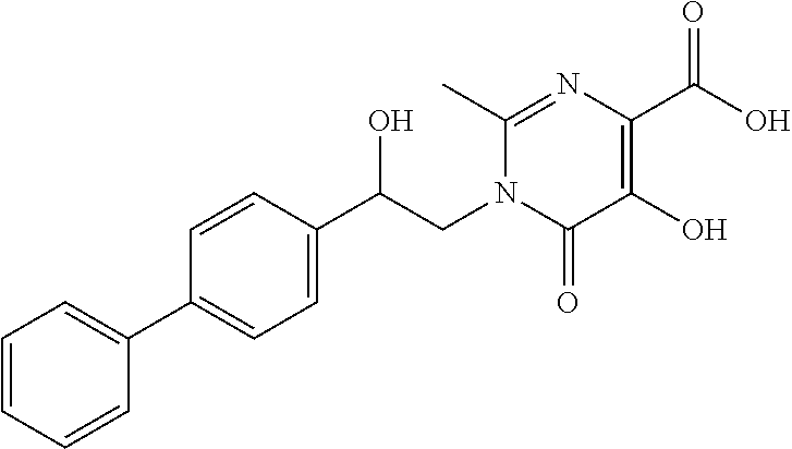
C1=CC=CC(C2=CC=C(C(CN3C(=O)C(O)=C(C(O)=O)N=C3C)O)C=C2)=C1
